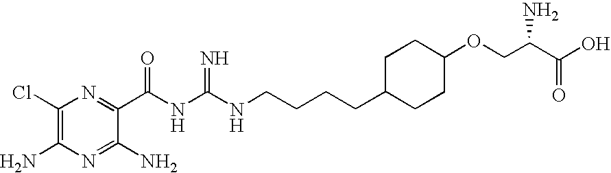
C1(Cl)=C(N)N=C(N)C(C(NC(NCCCCC2CCC(OCC(C(O)=O)N)CC2)=N)=O)=N1
